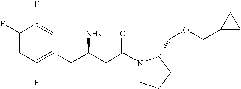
C1(F)=CC(F)=C(CC(CC(=O)N2CCCC2COCC2CC2)N)C=C1F
